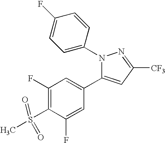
C1(F)=C(S(=O)(C)=O)C(F)=CC(C2=CC([CF3])=NN2C2=CC=C(F)C=C2)=C1
